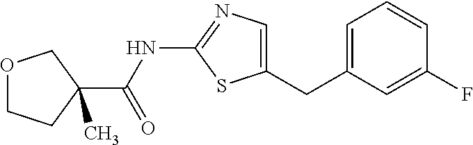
C1=C(CC2=CN=C(NC(=O)C3(C)COCC3)S2)C=C(F)C=C1
